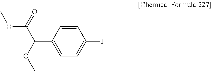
C1=CC(C(C(OC)=O)OC)=CC=C1F
